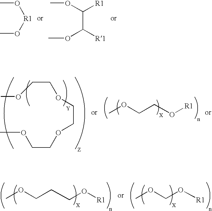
CO[R1]OC.COC(C(OC)[R1])[R1].COCCOCCOCCOC.[Y].COCCO[R1].COCCCO[R1].COCO[R1]
